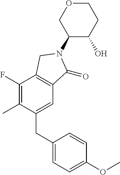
C1(CC2=CC=C(OC)C=C2)=CC2=C(C(F)=C1C)CN(C1C(O)CCOC1)C2=O
